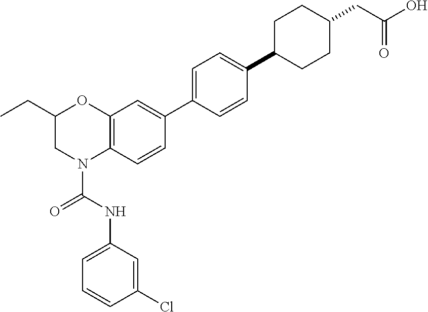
C12=C(C=CC(C3=CC=C(C4CCC(CC(O)=O)CC4)C=C3)=C1)N(C(NC1=CC=CC(Cl)=C1)=O)CC(CC)O2
